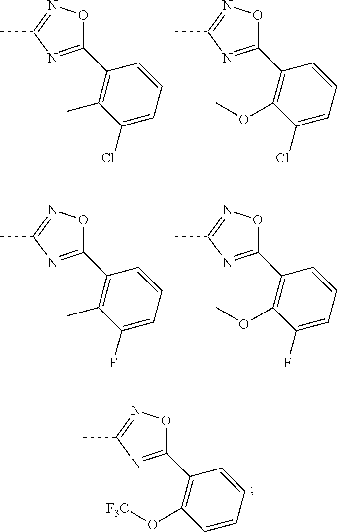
C1(C2=C(C)C(Cl)=CC=C2)=NC(C)=NO1.C1(C2=C(OC)C(Cl)=CC=C2)=NC(C)=NO1.C1(C2=C(C)C(F)=CC=C2)=NC(C)=NO1.C1(C2=C(OC)C(F)=CC=C2)=NC(C)=NO1.C1(C2=C(O[F3C])C=CC=C2)=NC(C)=NO1
